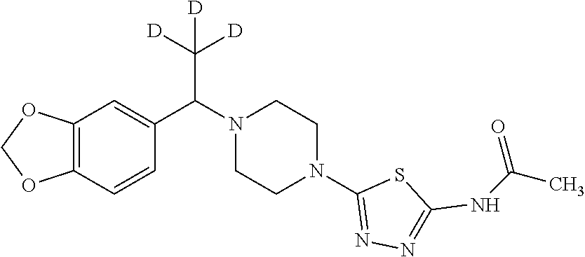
C(N1CCN(C2=NN=C(NC(C)=O)S2)CC1)(C([D])([D])[D])C1=CC2=C(C=C1)OCO2
